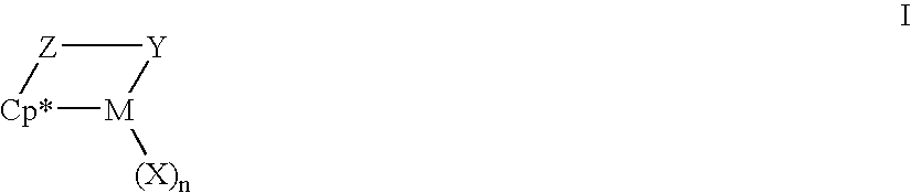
[Cp*]1[M]([(X)n])[Y][Z]1
